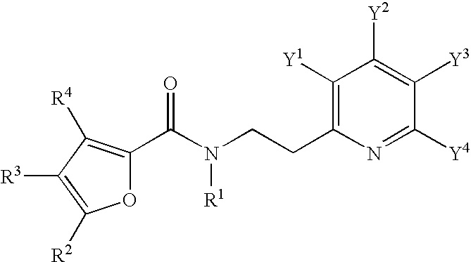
O1C(C(=O)N([R1])CCC2=C([Y1])C([Y2])=C([Y3])C([Y4])=N2)=C([R4])C([R3])=C1[R2]
